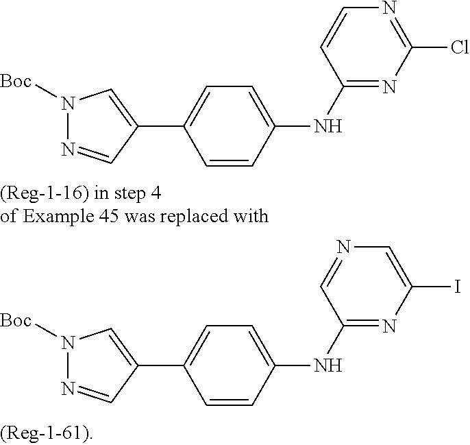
IC1=CN=CC(NC2=CC=C(C3=CN([Boc])N=C3)C=C2)=N1.ClC1=NC=CC(NC2=CC=C(C3=CN([Boc])N=C3)C=C2)=N1
